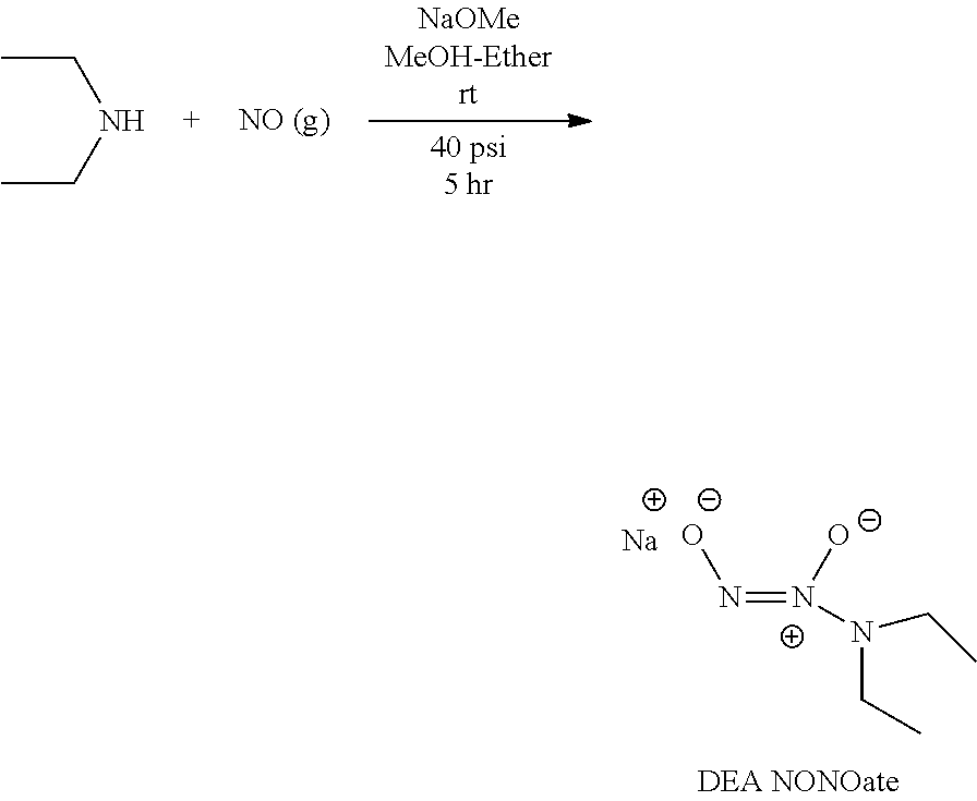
N(=[N+]([O-])N(CC)CC)[O-].[Na].CCNCC
